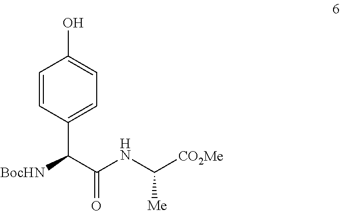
C1=CC(C(C(NC([CO2Me])[Me])=O)[BocHN])=CC=C1O
